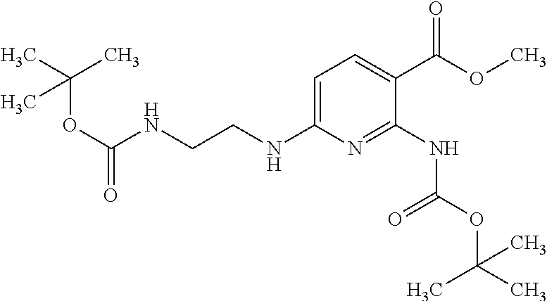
C1=C(NCCNC(OC(C)(C)C)=O)N=C(NC(OC(C)(C)C)=O)C(C(=O)OC)=C1
